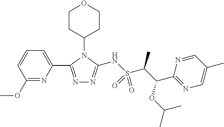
C1(OC)=NC(C2=NN=C(NS(C(C(C3=NC=C(C)C=N3)OC(C)C)C)(=O)=O)N2C2CCOCC2)=CC=C1
